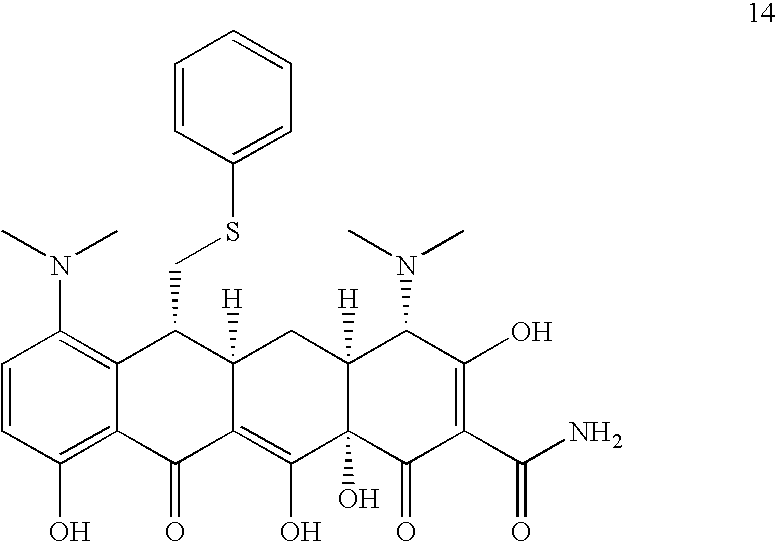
C1=CC(O)=C2C(=C1N(C)C)C(CSC1=CC=CC=C1)C1([H])C(=C(O)C3(O)C([H])(C1)C(N(C)C)C(O)=C(C(N)=O)C3=O)C2=O
